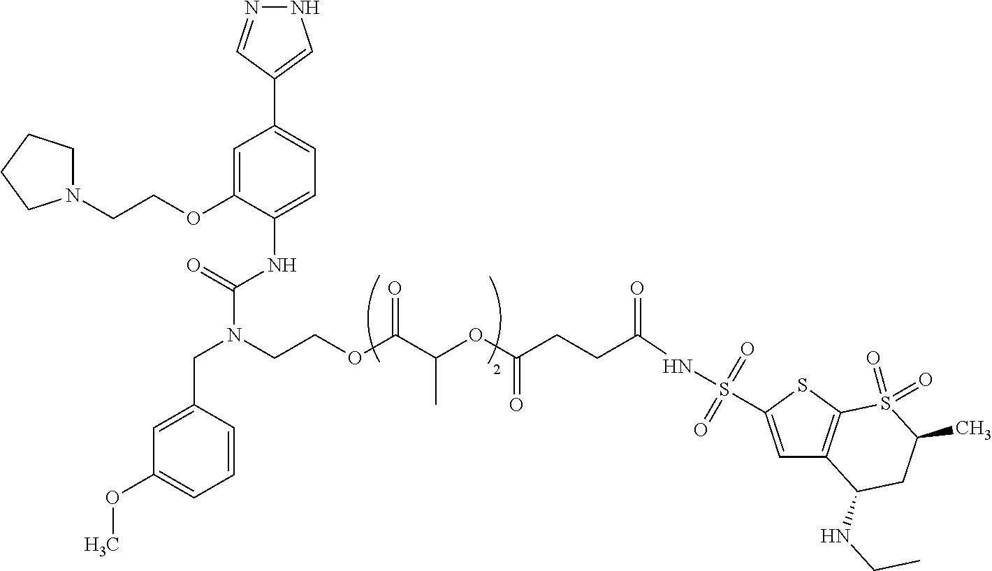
N1N=CC(C2=CC=C(NC(N(CCOC(C(OC(CCC(NS(=O)(=O)C3=CC4=C(S3)S(=O)(=O)C(C)CC4NCC)=O)=O)C)=O)CC3=CC(OC)=CC=C3)=O)C(OCCN3CCCC3)=C2)=C1
